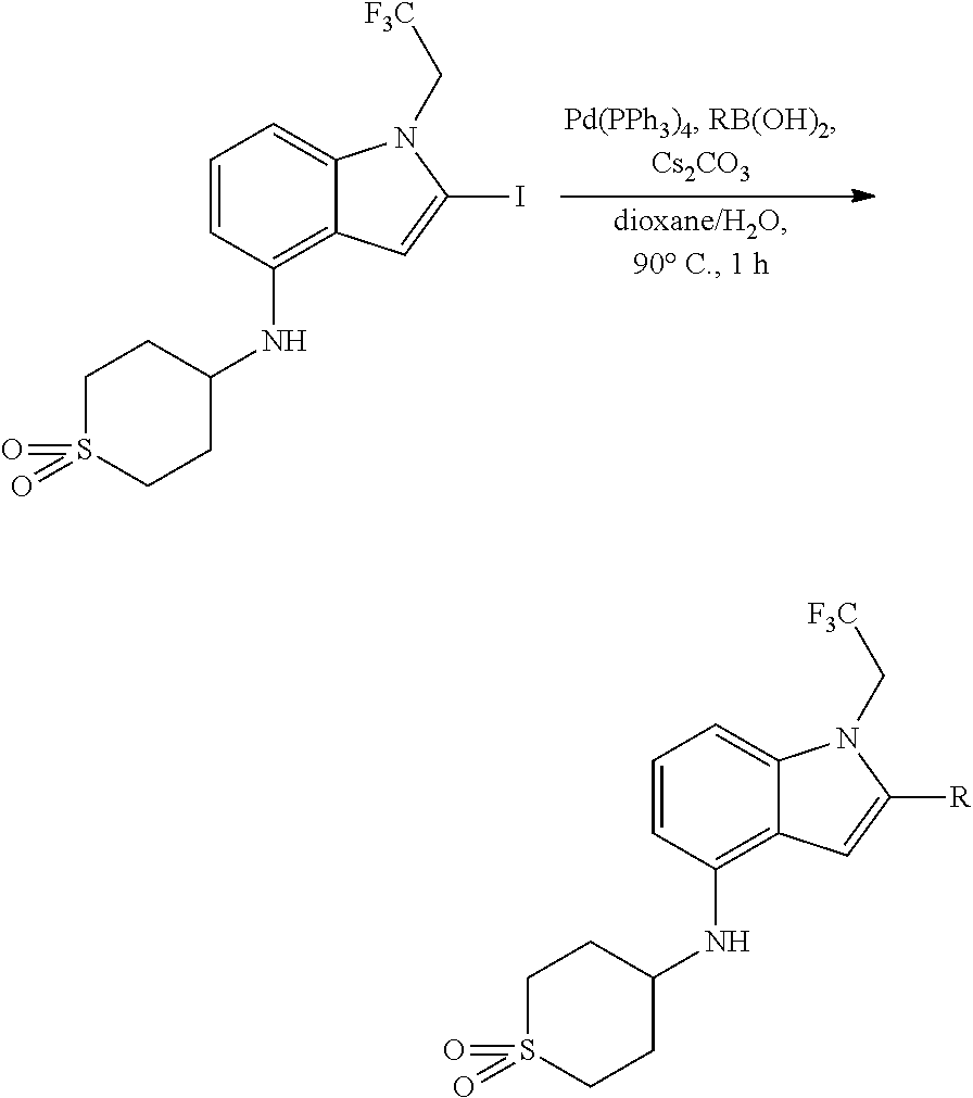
C1=CC(NC2CCS(=O)(=O)CC2)=C2C(=C1)N(C[F3C])C(I)=C2.C1=CC(NC2CCS(=O)(=O)CC2)=C2C(=C1)N(C[F3C])C([R])=C2
